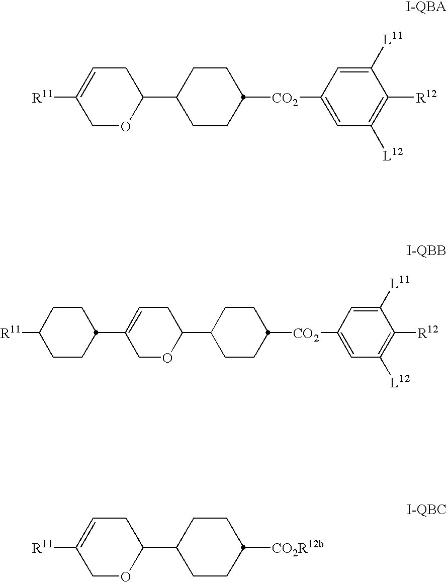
[R11]C1=CCC(C2CCC([CO2]C3=CC([L12])=C([R12])C([L11])=C3)CC2)OC1.C1(C2CCC([R11])CC2)=CCC(C2CCC([CO2]C3=CC([L12])=C([R12])C([L11])=C3)CC2)OC1.[R11]C1=CCC(C2CCC([CO2R12b])CC2)OC1
